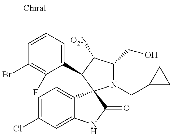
C1=CC=C(C2C([O2N])C(CO)N(CC3CC3)C23C2=CC=C(Cl)C=C2NC3=O)C(F)=C1Br
